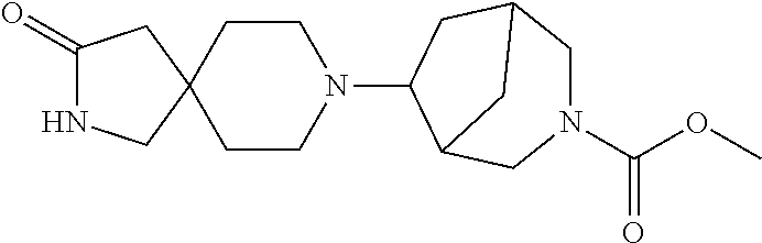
C1(=O)NCC2(C1)CCN(C1C3CN(C(=O)OC)CC(C1)C3)CC2
